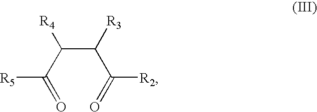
[R5]C(C(C(C([R2])=O)[R3])[R4])=O
